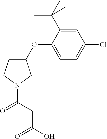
C1(OC2=CC=C(Cl)C=C2C(C)(C)C)CCN(C(=O)CC(O)=O)C1
